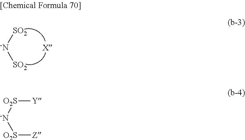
[X].[SO2][-N][SO2].[-N]([O2S][Y])[O2S][Z]
